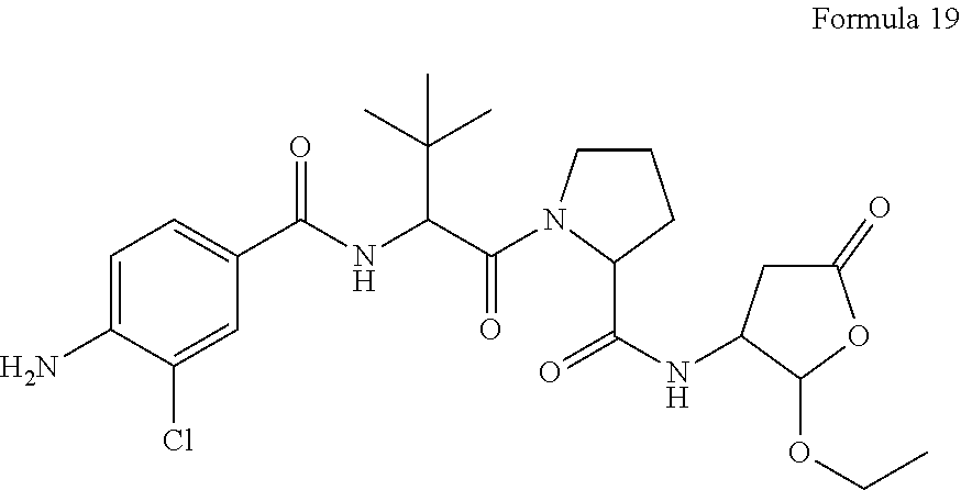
C1=C(N)C(Cl)=CC(C(NC(C(N2CCCC2C(=O)NC2CC(=O)OC2OCC)=O)C(C)(C)C)=O)=C1
